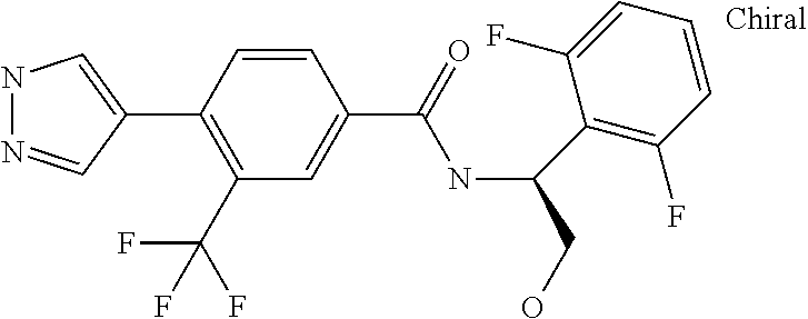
C1(C2=CNN=C2)=C(C(F)(F)F)C=C(C(=O)NC(CO)C2=C(F)C=CC=C2F)C=C1
